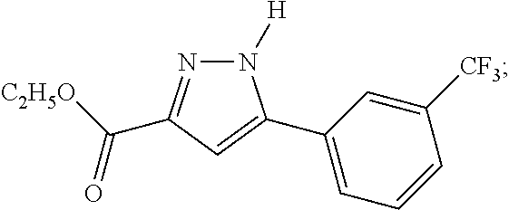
N1([H])N=C(C([C2H5O])=O)C=C1C1=CC=CC([CF3])=C1
